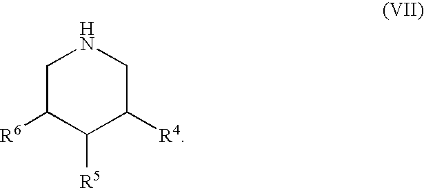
C1C([R6])C([R5])C([R4])CN1
